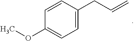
C1(OC)=CC=C(CC=C)C=C1
